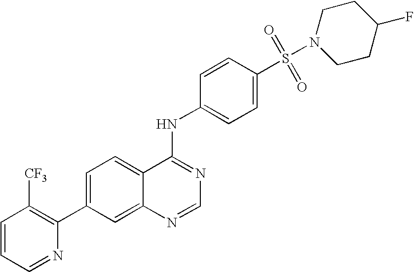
C1=CC=NC(C2=CC=C3C(=C2)N=CN=C3NC2=CC=C(S(=O)(=O)N3CCC(F)CC3)C=C2)=C1[CF3]
